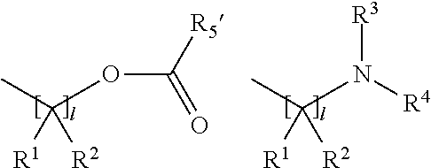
CC(OC([R5])=O)([R1])[R2].CC(N([R4])[R3])([R1])[R2]
